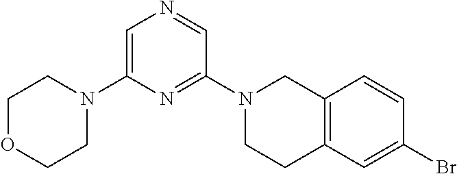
C1=C(N2CCOCC2)N=C(N2CCC3=C(C2)C=CC(Br)=C3)C=N1
